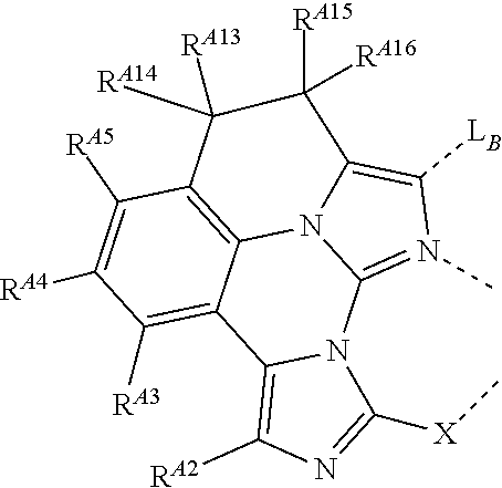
C12=N(C)C([LB])=C3N1C1=C(C([RA5])=C([RA4])C([RA3])=C1C1=C([RA2])N=C([X]C)N21)C([RA13])([RA14])C3([RA15])[RA16]
